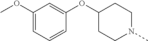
C1(OC)=CC=CC(OC2CCN(C)CC2)=C1
